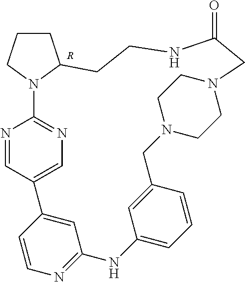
C1CCN2C1CCNC(=O)CN1CCN(CC3=CC(=CC=C3)NC3=NC=CC(=C3)C3=CN=C2N=C3)CC1.[R]
